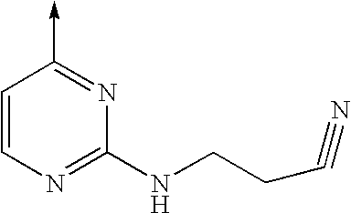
C1=CN=C(NCCC#N)N=C1->C
